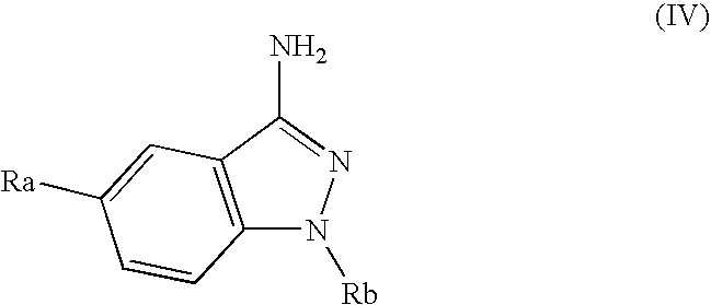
C12=C(C(N)=NN1[Rb])C=C([Ra])C=C2
